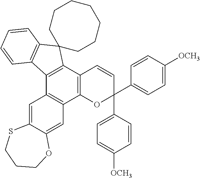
C12=C(C3=C(C4=C1C=C1C(=C4)SCCCO1)C1=C(C=CC=C1)C31CCCCCCC1)C=CC(C1=CC=C([OCH3])C=C1)(C1=CC=C([OCH3])C=C1)O2
